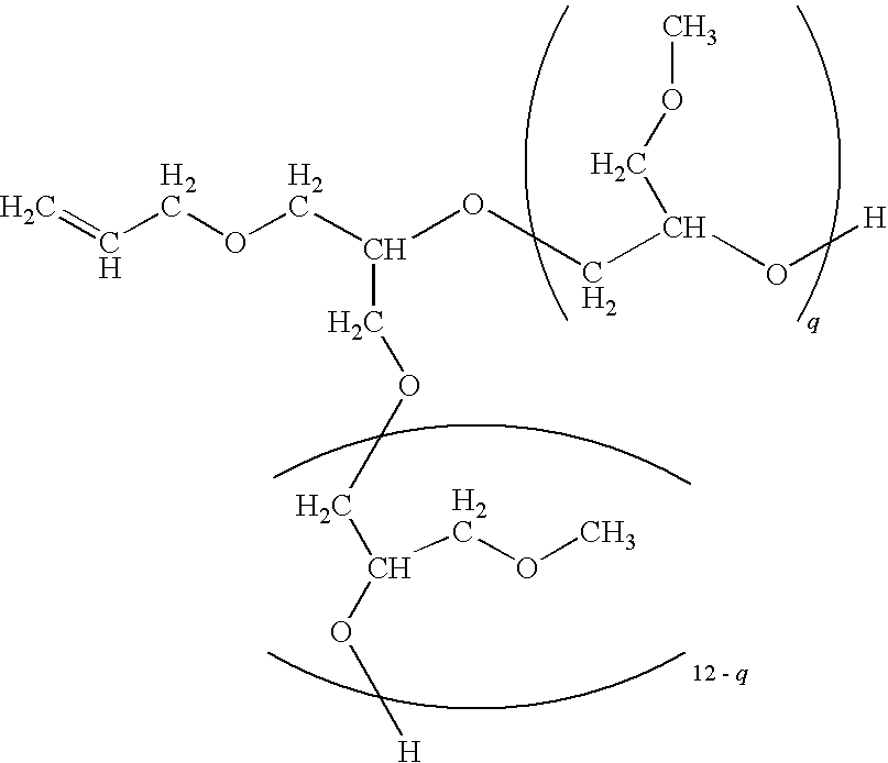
C=CCOCC(OCC(O[H])COC)COCC(O[H])COC
